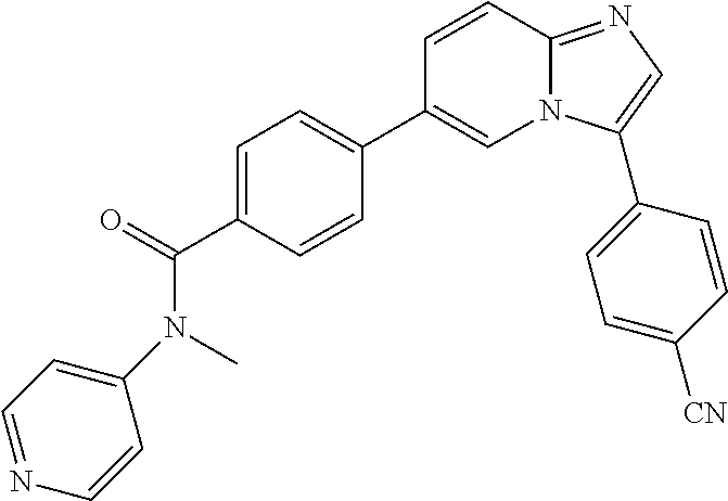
N(C(=O)C1=CC=C(C2=CN3C(=NC=C3C3=CC=C([CN])C=C3)C=C2)C=C1)(C1=CC=NC=C1)C
